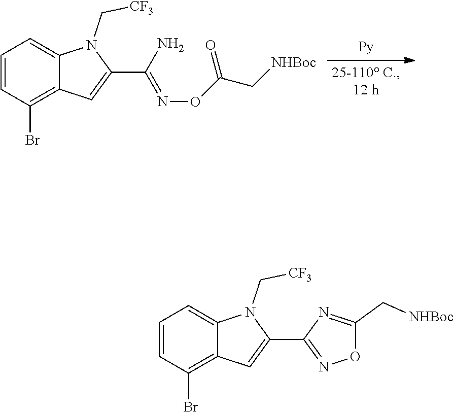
C1=CC(Br)=C2C(=C1)N(C[CF3])C(C(=NOC(=O)C[NHBoc])N)=C2.C1=CC(Br)=C2C(=C1)N(C[CF3])C(C1=NOC(C[NHBoc])=N1)=C2
